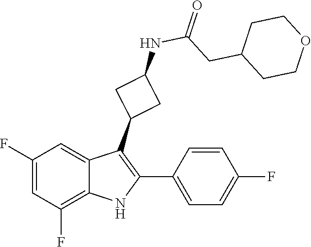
C(C1CCOCC1)C(NC1CC(C2=C(C3=CC=C(F)C=C3)NC3=C(F)C=C(F)C=C23)C1)=O
